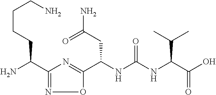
C1(C(N)CCCCN)=NOC(C(NC(NC(C(O)=O)C(C)C)=O)CC(N)=O)=N1
